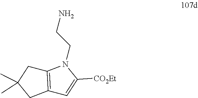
C12=C(CC(C)(C)C1)N(CCN)C([CO2Et])=C2
